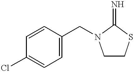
C1=CC(CN2CCSC2=N)=CC=C1Cl
